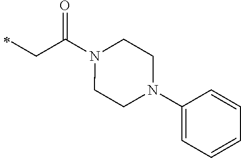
N1(C(CC)=O)CCN(C2=CC=CC=C2)CC1
